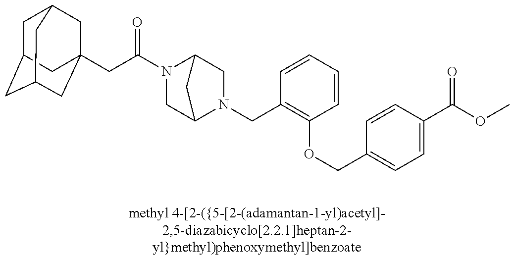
C1C2CC3CC(CC(N4CC5N(CC6=C(OCC7=CC=C(C(=O)OC)C=C7)C=CC=C6)CC4C5)=O)(CC1C3)C2
